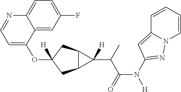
O(C1([H])CC2C(C1)C2(C(C(N([H])C1=NN2C=CC=CC2=C1)=O)C)[H])C1=CC=NC2=CC=C(F)C=C12
